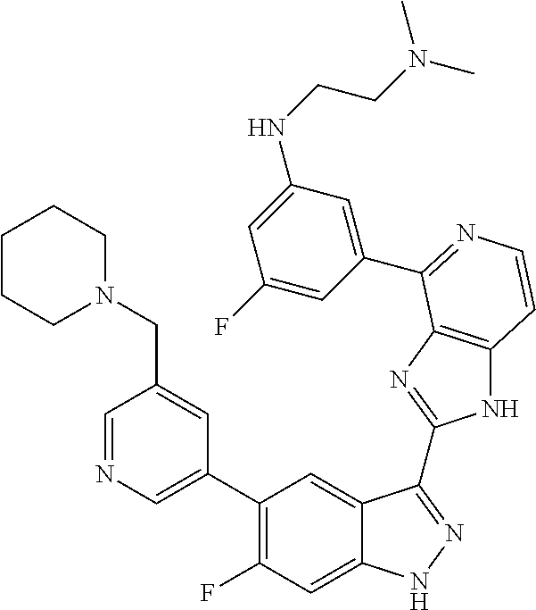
C1=C(C2=C(F)C=C3C(=C2)C(C2=NC4=C(N2)C=CN=C4C2=CC(NCCN(C)C)=CC(F)=C2)=NN3)C=C(CN2CCCCC2)C=N1
